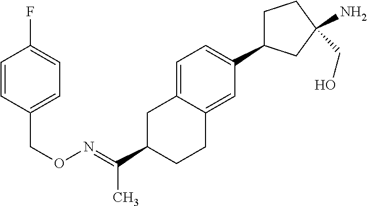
N(=C(C1CC2=CC=C(C3CCC(CO)(N)C3)C=C2CC1)C)OCC1=CC=C(F)C=C1
